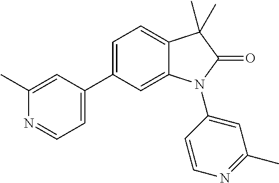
C12=CC(C3=CC=NC(C)=C3)=CC=C1C(C)(C)C(=O)N2C1=CC(C)=NC=C1
